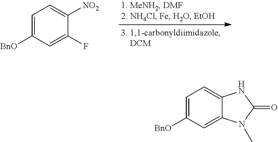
C1=C([BnO])C=C(F)C([NO2])=C1.C1=C([BnO])C=C2C(=C1)NC(=O)N2C
